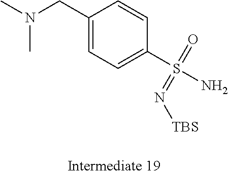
C1(CN(C)C)=CC=C(S(N)(=O)=N[TBS])C=C1
